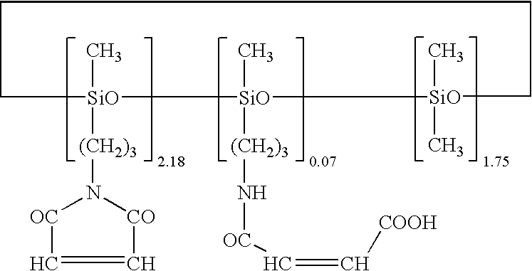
C[SiO]1([(CH2)3]N2[OC]C=C[CO]2)[SiO](C)([(CH2)3]N[OC]C=C[COOH])[SiO](C)(C)CCCC1
